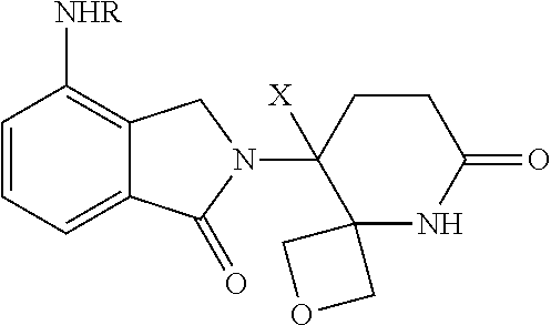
C1=CC=C2C(=C1[NHR])CN(C1([X])C3(NC(=O)CC1)COC3)C2=O
